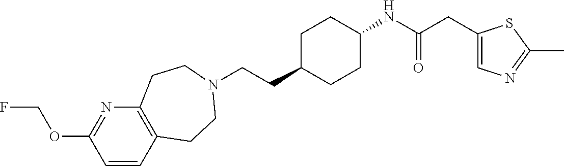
C(CC1CCC(NC(CC2=CN=C(C)S2)=O)CC1)N1CCC2=C(N=C(OCF)C=C2)CC1
